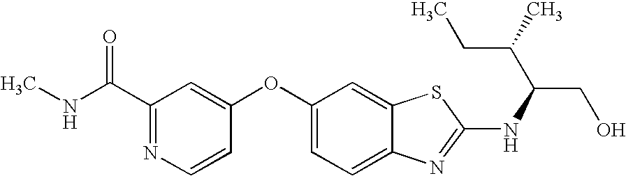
N1=C(C(=O)NC)C=C(OC2=CC=C3C(=C2)SC(NC(CO)C(CC)C)=N3)C=C1
